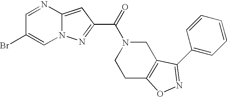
C1=NC2=CC(C(=O)N3CCC4=C(C3)C(C3=CC=CC=C3)=NO4)=NN2C=C1Br
